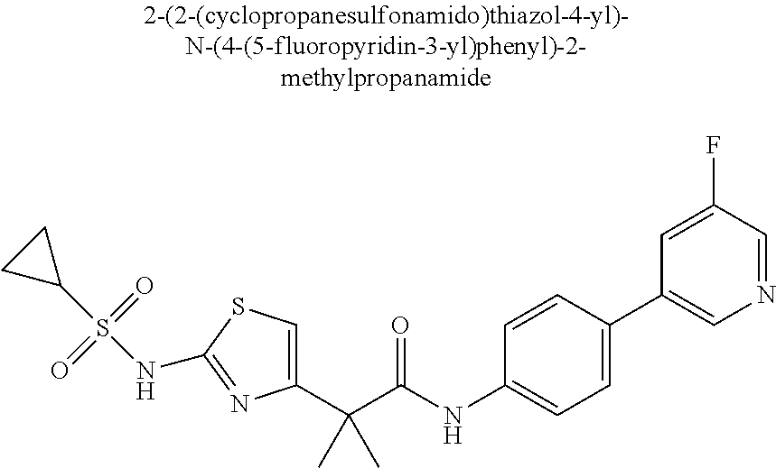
C1(C(C(NC2=CC=C(C3=CN=CC(F)=C3)C=C2)=O)(C)C)=CSC(NS(C2CC2)(=O)=O)=N1
